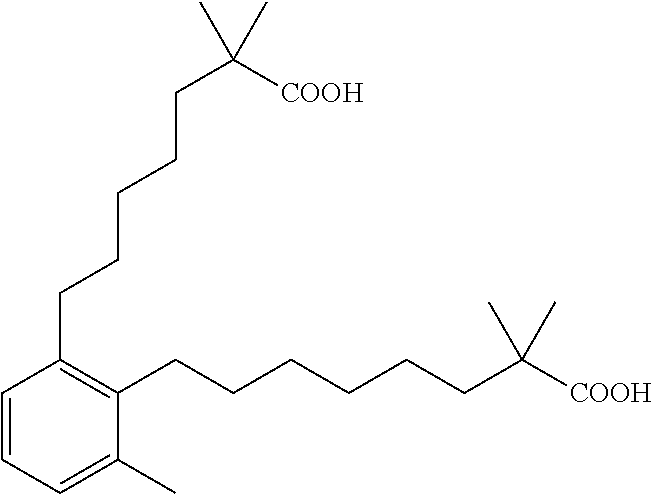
C1=CC=C(C)C(CCCCCCC([COOH])(C)C)=C1CCCCCC([COOH])(C)C
